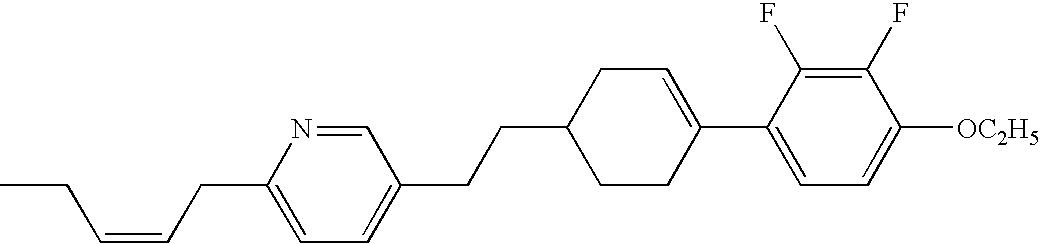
C1(F)=C(F)C(C2=CCC(CCC3=CC=C(CC=CCC)N=C3)CC2)=CC=C1[OC2H5]
